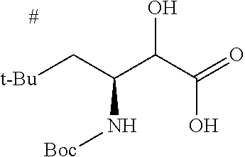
C(C(C[t-Bu])N[Boc])(C(=O)O)O
